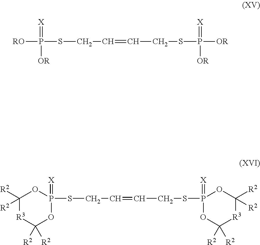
[RO]P(SCC=CCSP([OR])(=[X])[OR])(=[X])[OR].P1(SCC=CCSP2(=[X])OC([R2])([R2])[R3]C([R2])([R2])O2)(=[X])OC([R2])([R2])[R3]C([R2])([R2])O1
